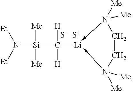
N([Si](C([H])([H])[Li]1-N([Me])([Me])CCN->1([Me])[Me])([Me])[Me])([Et])[Et]
